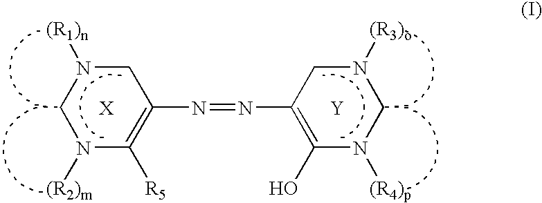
[X].C1N([(R2)m])C([R5])=C(N=NC2=C(O)N([(R4)p])CN([(R3)o])C2)CN1[(R1)n].[Y]
